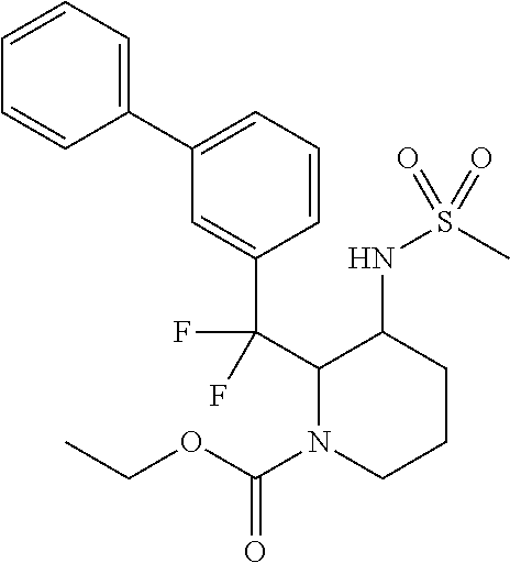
C1(C2=CC=CC(C(C3N(C(OCC)=O)CCCC3NS(C)(=O)=O)(F)F)=C2)=CC=CC=C1
